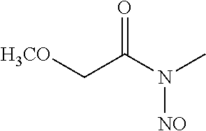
[H3CO]CC(N(C)[NO])=O
